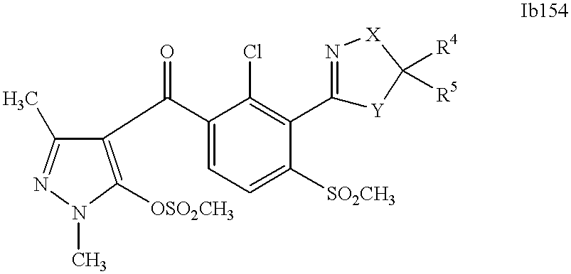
C1(C)=NN(C)C([OSO2CH3])=C1C(=O)C1=CC=C([SO2CH3])C(C2=N[X]C([R4])([R5])[Y]2)=C1Cl
